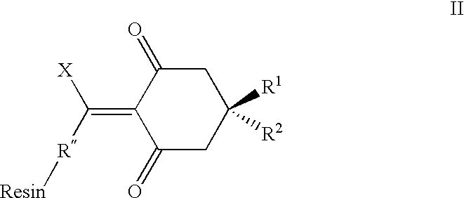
C1(=O)CC([R1])([R2])CC(=O)C1=C([R][Resin])[X]
